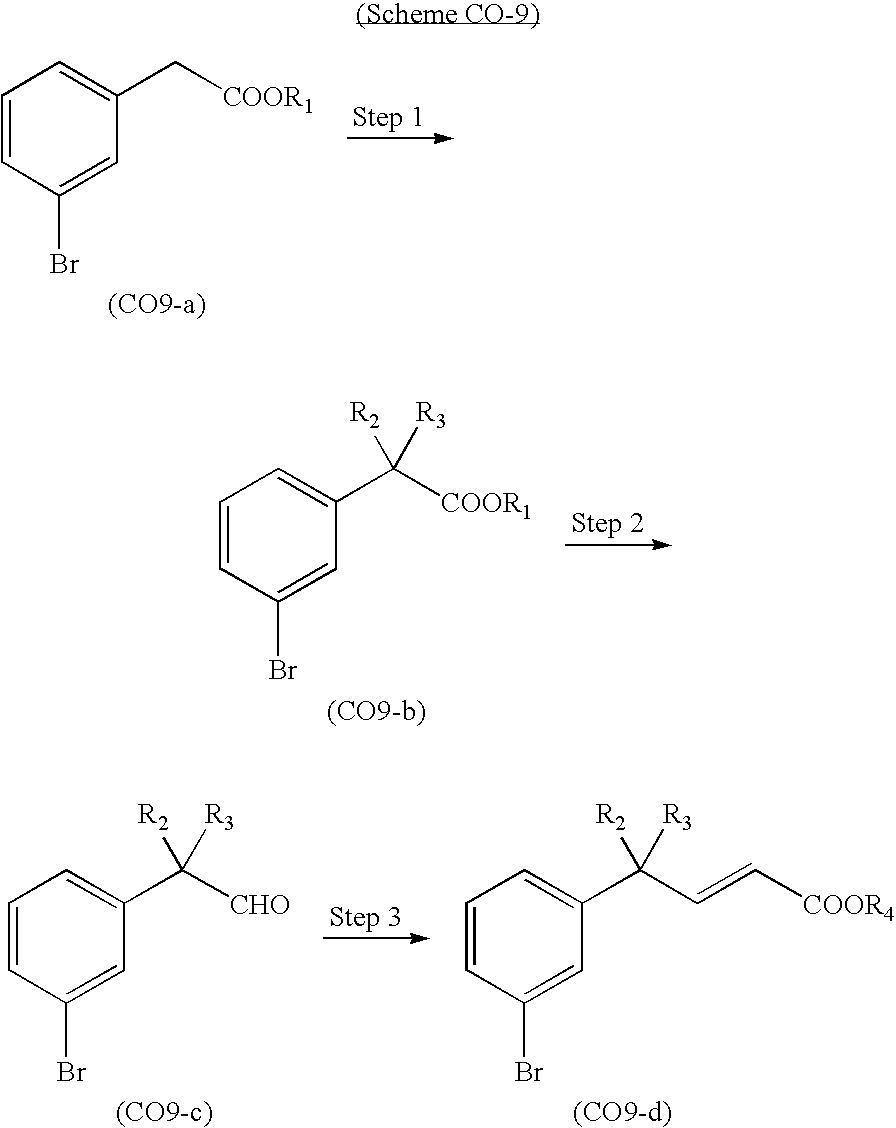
C1=CC(Br)=CC(C[COOR1])=C1.C1=CC(Br)=CC(C([COOR1])([R2])[R3])=C1.C1=CC(Br)=CC(C([CHO])([R2])[R3])=C1.C1=CC(Br)=CC(C(C=C[COOR4])([R2])[R3])=C1
